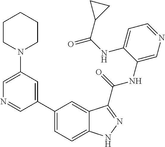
C1(N2CCCCC2)=CN=CC(C2=CC=C3C(=C2)C(C(NC2=CN=CC=C2NC(=O)C2CC2)=O)=NN3)=C1
